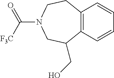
C12=C(C=CC=C1)C(CO)CN(C([F3C])=O)CC2
